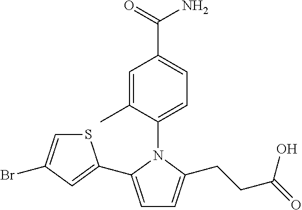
C1=C(C)C(N2C(C3=CC(Br)=CS3)=CC=C2CCC(=O)O)=CC=C1C(=O)N
